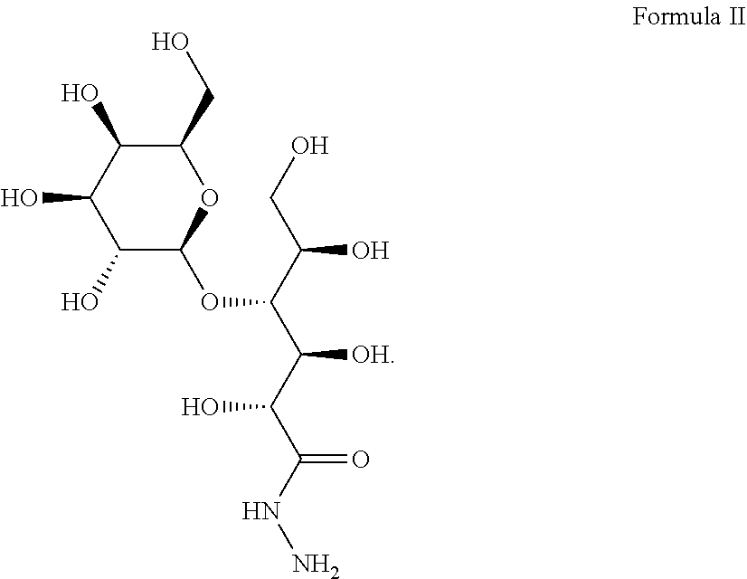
C1(CO)C(O)C(O)C(O)C(OC(C(CO)O)C([OH])C(O)C(=O)NN)O1
